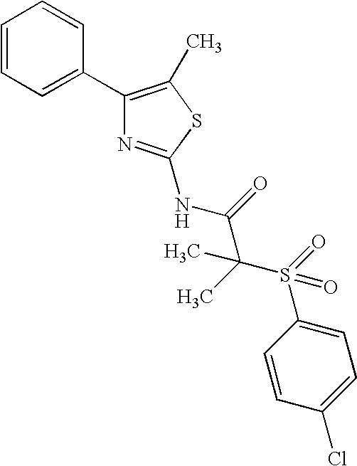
C1=CC=C(C2=C(C)SC(NC(=O)C(S(C3=CC=C(Cl)C=C3)(=O)=O)(C)C)=N2)C=C1
